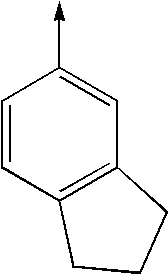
C1=CC2=C(C=C1->C)CCC2
